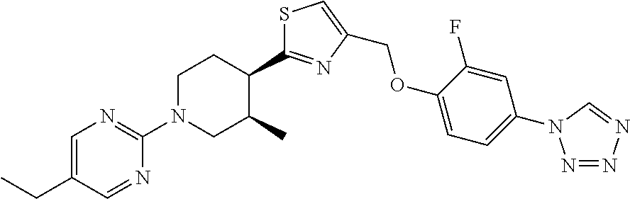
C(OC1=CC=C(N2N=NN=C2)C=C1F)C1=CSC(C2CCN(C3=NC=C(CC)C=N3)CC2C)=N1
